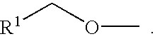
[R1]COC
